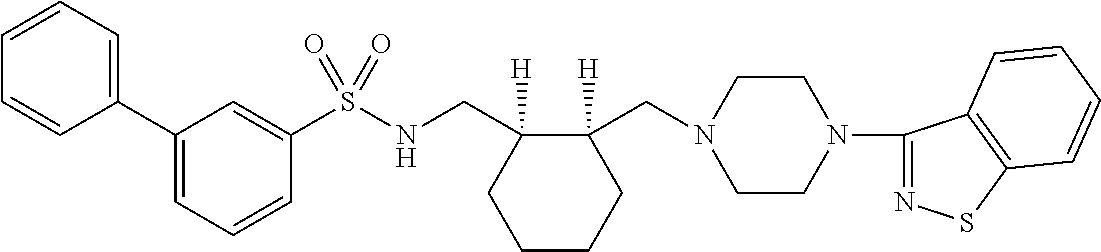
C1(S(NCC2([H])CCCCC2(CN2CCN(C3=NSC4=C3C=CC=C4)CC2)[H])(=O)=O)=CC(C2=CC=CC=C2)=CC=C1
